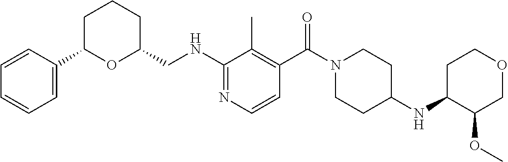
C1=C(C2OC(CNC3=NC=CC(C(N4CCC(NC5C(OC)COCC5)CC4)=O)=C3C)CCC2)C=CC=C1
